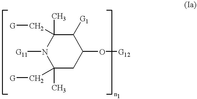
[G11]N1C(C)(C[G])C([G1])C(O[G12])CC1(C[G])C
